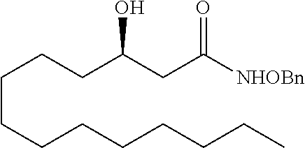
C(C(CC([NHOBn])=O)O)CCCCCCCCCC
